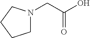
C(C(O)=O)N1CCCC1
